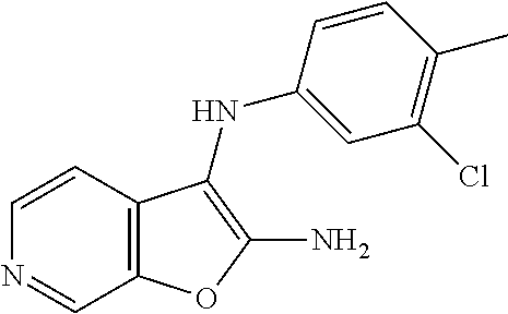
C12=C(C=CN=C1)C(NC1=CC(Cl)=C(C)C=C1)=C(N)O2
